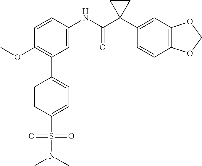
C1=C(NC(C2(C3=CC4=C(C=C3)OCO4)CC2)=O)C=CC(OC)=C1C1=CC=C(S(=O)(=O)N(C)C)C=C1
